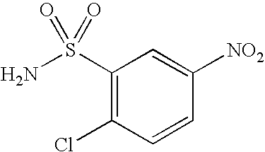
C1(S(N)(=O)=O)=C(Cl)C=CC([NO2])=C1
